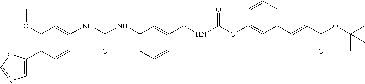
C1(C2=CN=CO2)=C(OC)C=C(NC(NC2=CC=CC(CNC(OC3=CC(C=CC(OC(C)(C)C)=O)=CC=C3)=O)=C2)=O)C=C1
